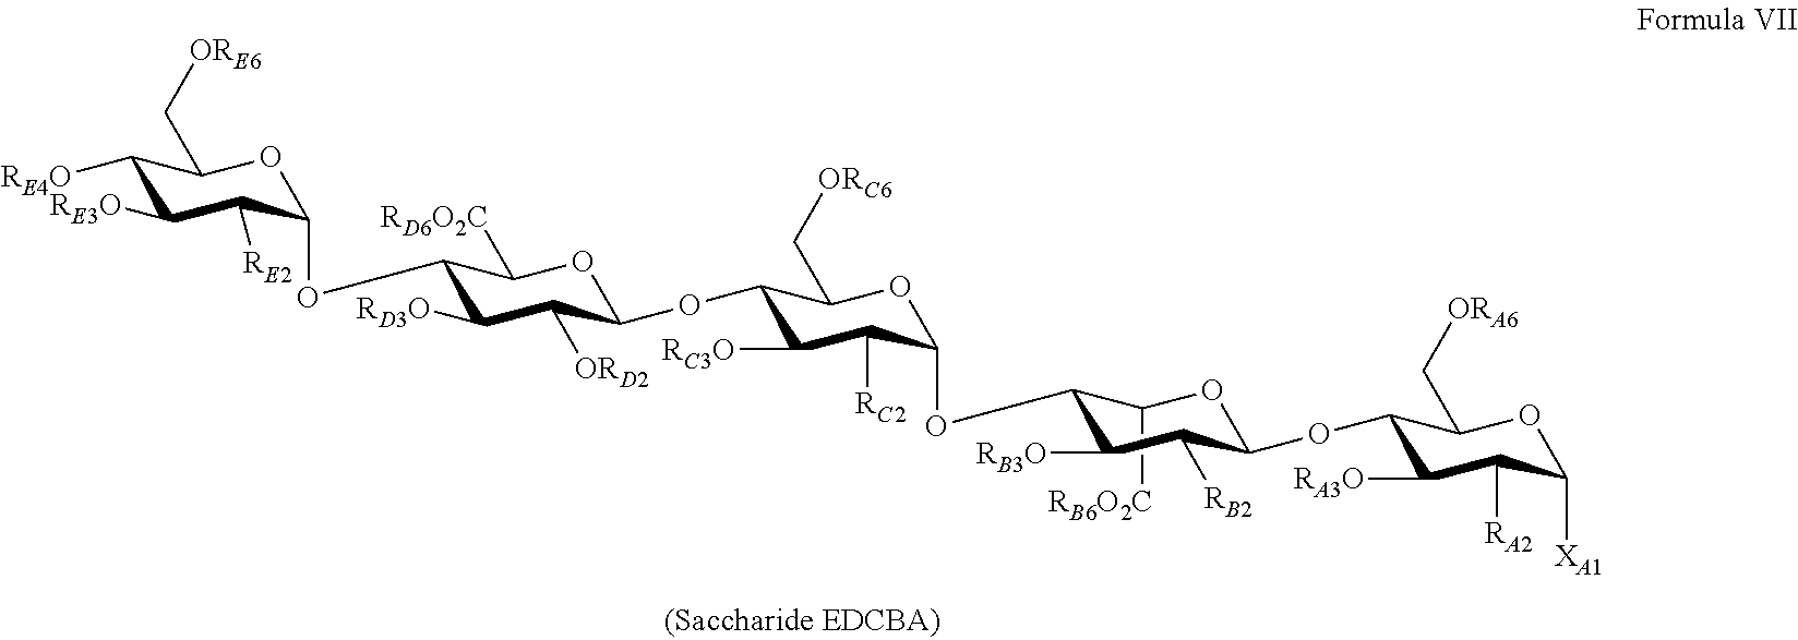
C1([RB6O2C])OC(OC2C([RA3O])C([RA2])C([XA1])OC2C[ORA6])C([RB2])C([RB3O])C1OC1C([RC2])C([RC3O])C(OC2C([ORD2])C([RD3O])C(OC3C([RE2])C([RE3O])C([RE4O])C(C[ORE6])O3)C([RD6O2C])O2)C(C[ORC6])O1
